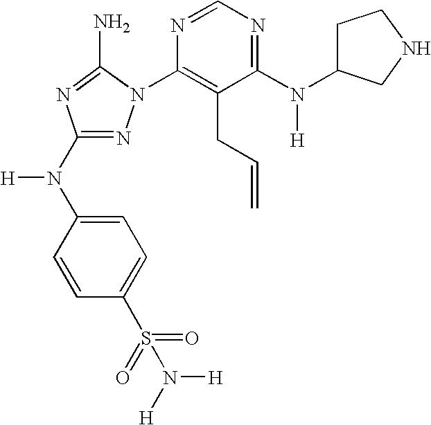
N1=C(N(C2=CC=C(S(=O)(=O)N([H])[H])C=C2)[H])N=C(N)N1C1=C(CC=C)C(N(C2CCNC2)[H])=NC=N1
